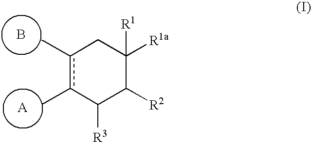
c1(C)c(C)C([R3])C([R2])C([R1])([R1a])C1.B.[A]
